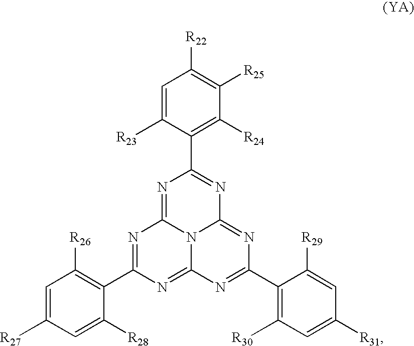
C1=C([R23])C(C2=NC3=NC(C4=C([R30])C=C([R31])C=C4[R29])=NC4=NC(C5=C([R26])C=C([R27])C=C5[R28])=NC(=N2)N34)=C([R24])C([R25])=C1[R22]
